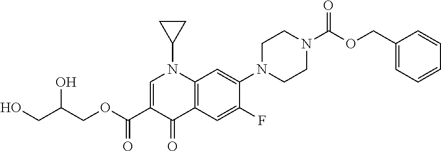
C(OC(C1=CN(C2CC2)C2=C(C1=O)C=C(F)C(N1CCN(C(OCC3=CC=CC=C3)=O)CC1)=C2)=O)C(CO)O
